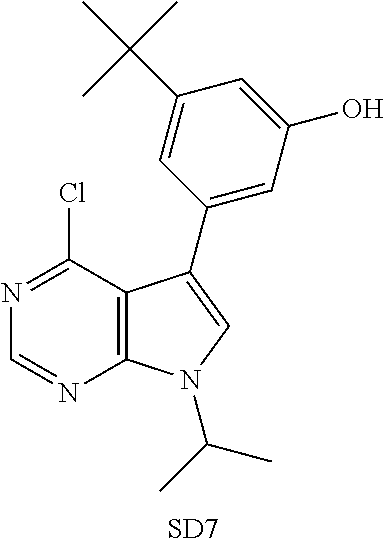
C12=C(C(Cl)=NC=N1)C(C1=CC(O)=CC(C(C)(C)C)=C1)=CN2C(C)C.[SD7]
